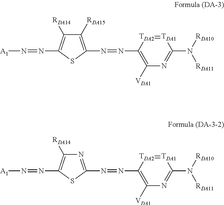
C1([VDA1])=C(N=NC2=C([RDA15])C([RDA14])=C(N=N[A1])S2)[TDA2]=[TDA1]C(N([RDA10])[RDA11])=N1.C1([VDA1])=C(N=NC2=NC([RDA14])=C(N=N[A1])S2)[TDA2]=[TDA1]C(N([RDA10])[RDA11])=N1
